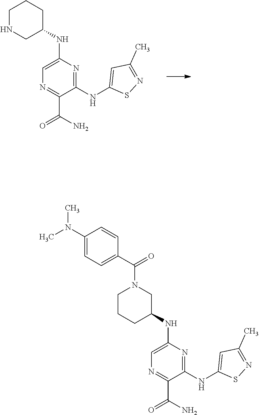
C1=C(NC2CNCCC2)N=C(NC2=CC(C)=NS2)C(C(N)=O)=N1.C1CCC(NC2=CN=C(C(N)=O)C(NC3=CC(C)=NS3)=N2)CN1C(C1=CC=C(N(C)C)C=C1)=O
